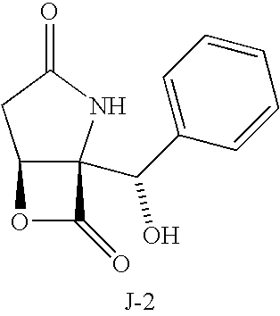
C12C(C(C3=CC=CC=C3)O)(NC(=O)C1)C(=O)O2
